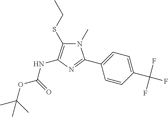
N1(C)C(SCC)=C(NC(OC(C)(C)C)=O)N=C1C1=CC=C(C(F)(F)F)C=C1
